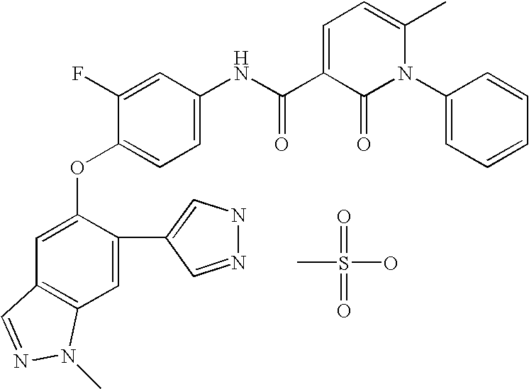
CS(=O)(O)=O.C1=C(OC2=CC=C(NC(C3=CC=C(C)N(C4=CC=CC=C4)C3=O)=O)C=C2F)C(C2=CNN=C2)=CC2=C1C=NN2C
